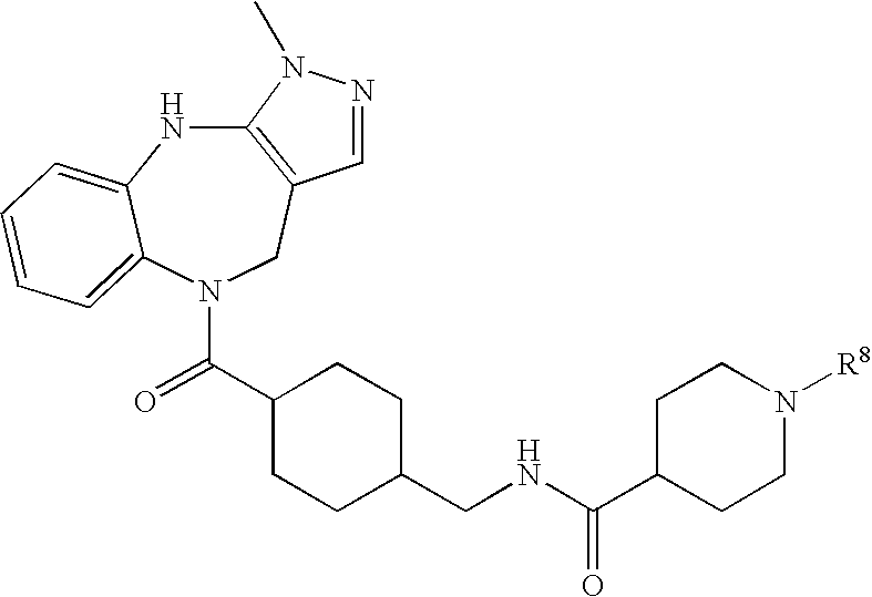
N1C2=CC=CC=C2N(C(C2CCC(CNC(C3CCN([R8])CC3)=O)CC2)=O)CC2=C1N(C)N=C2
